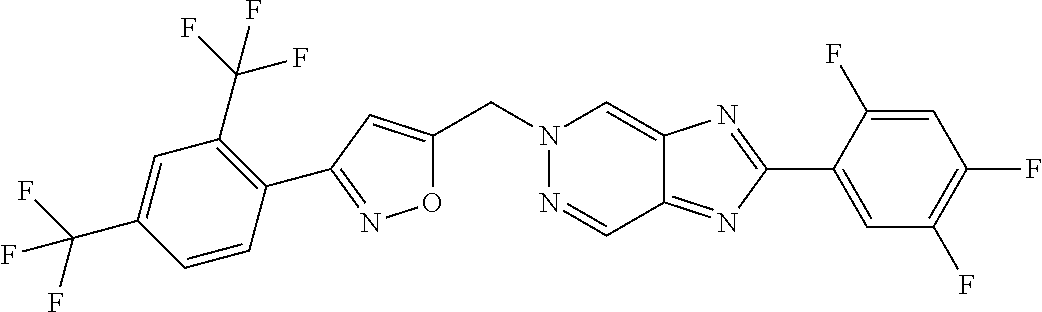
C(N1N=CC2=NC(C3=CC(F)=C(F)C=C3F)=NC2=C1)C1=CC(C2=C(C(F)(F)F)C=C(C(F)(F)F)C=C2)=NO1
